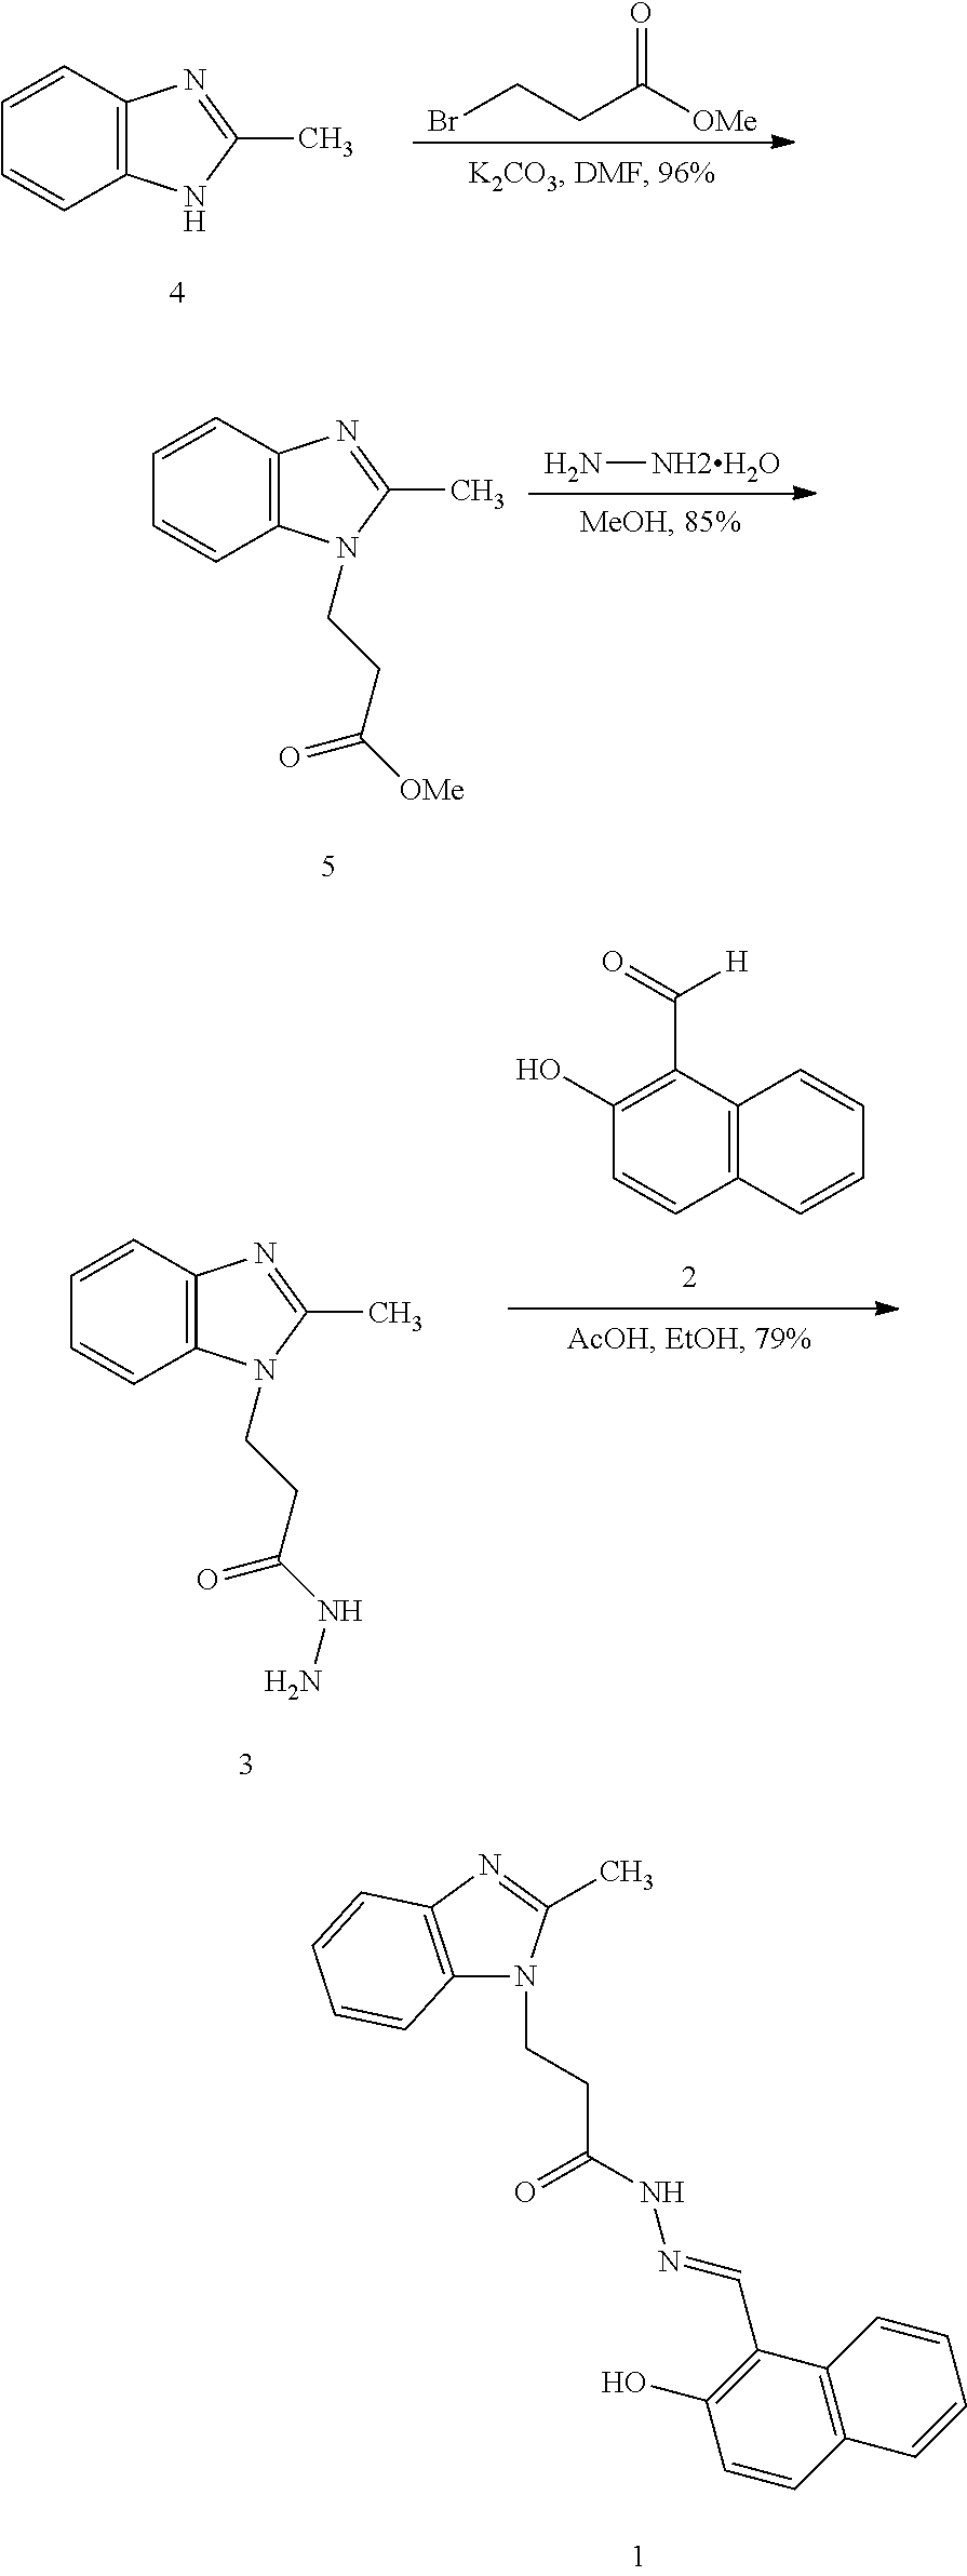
C12=C(C=CC=C1)N=C(C)N2.BrCCC([OMe])=O.C12=C(C=CC=C1)N=C(C)N2CCC([OMe])=O.N[NH2H2O].C12=C(C=CC=C1)N=C(C)N2CCC(NN)=O.C1(O)=C(C(=O)[H])C2=C(C=C1)C=CC=C2.C12=C(N=C(C)N1CCC(=O)NN=CC1=C(O)C=CC3=C1C=CC=C3)C=CC=C2
